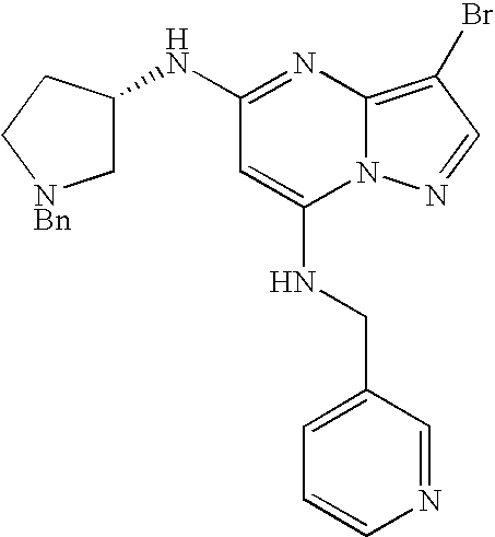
C1(NC2C[NBn]CC2)=NC2=C(Br)C=NN2C(NCC2=CC=CN=C2)=C1
